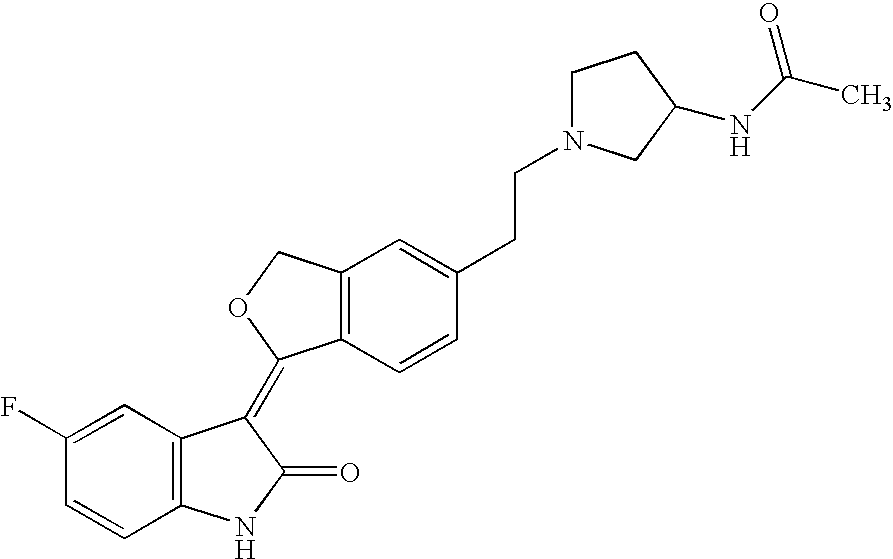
C1=C(F)C=CC2=C1C(=C1C3=C(CO1)C=C(CCN1CCC(NC(C)=O)C1)C=C3)C(=O)N2
